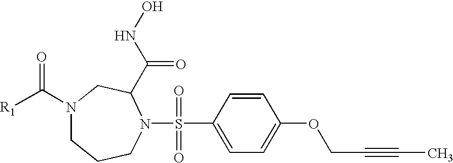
N1(C([R1])=O)CCCN(S(=O)(=O)C2=CC=C(OCC#CC)C=C2)C(C(NO)=O)C1
